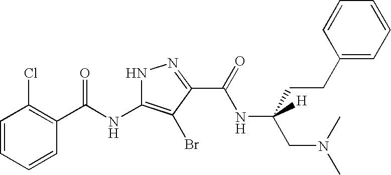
C1=CC=CC(C(NC2=C(Br)C(C(=O)NC(CN(C)C)(CCC3=CC=CC=C3)[H])=NN2)=O)=C1Cl
